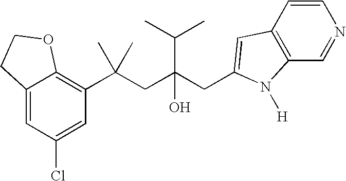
C12=CC(Cl)=CC(C(CC(CC3=CC4=C(C=NC=C4)N3[H])(C(C)C)O)(C)C)=C1OCC2
